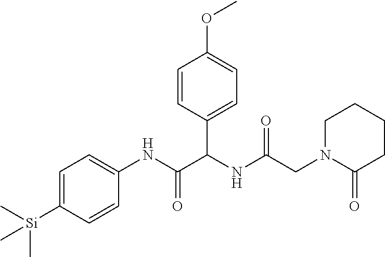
C1=C([Si](C)(C)C)C=CC(NC(=O)C(NC(CN2CCCCC2=O)=O)C2=CC=C(OC)C=C2)=C1
